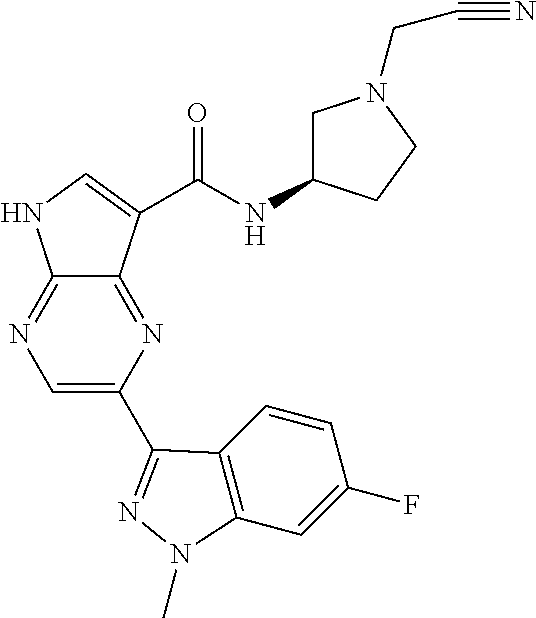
N1=C2C(=NC(C3=NN(C)C4=C3C=CC(F)=C4)=C1)C(C(NC1CN(CC#N)CC1)=O)=CN2
